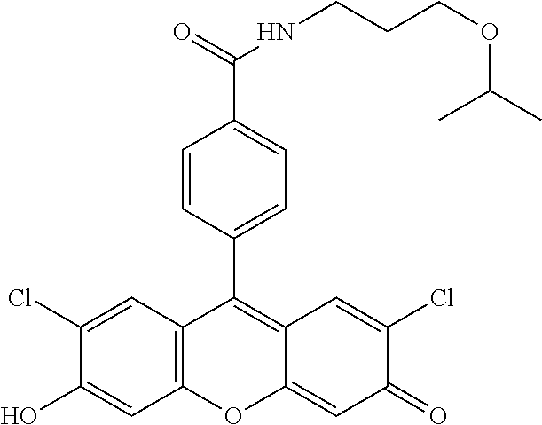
C12=C(C=C(Cl)C(O)=C1)C(C1=CC=C(C(=O)NCCCOC(C)C)C=C1)=C1C(=CC(=O)C(Cl)=C1)O2
